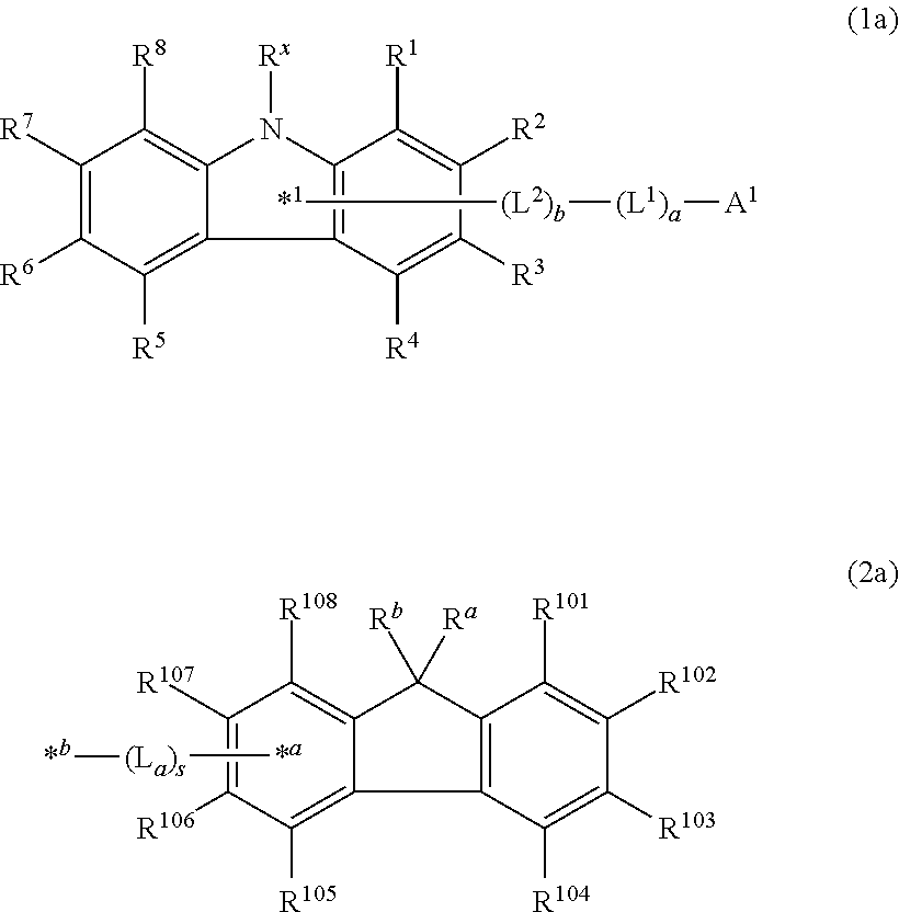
C1([R7])=C([R6])C([R5])=C2C(=C1[R8])N([Rx])C1=C2C([R4])=C([R3])C([R2])=C1[R1].[*1][(L2)b][(L1)a][A1].C1([R105])=C2C(=C([R108])C([R107])=C1[R106])C([Ra])([Rb])C1=C2C([R104])=C([R103])C([R102])=C1[R101].[*a][(La)s][*b]
